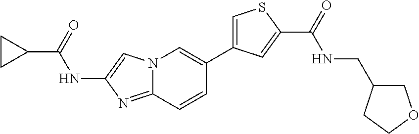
C1CC1C(=O)NC1=CN2C(=N1)C=CC(C1=CSC(C(=O)NCC3COCC3)=C1)=C2
